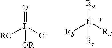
O=P([O-])([RO])[OR].[Ra]N([Rd])([Rb])[Rc]
